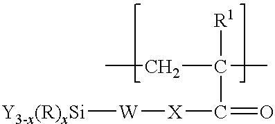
C(C(C)([R1])C(=O)[X][W][Y3-x(R)xSi])C
